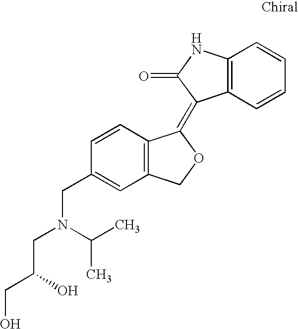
C1(CN(CC(CO)O)C(C)C)=CC2=C(C=C1)C(=C1C3=C(NC1=O)C=CC=C3)OC2
